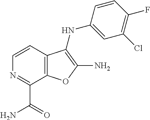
C1(C(N)=O)=NC=CC2=C1OC(N)=C2NC1=CC(Cl)=C(F)C=C1
